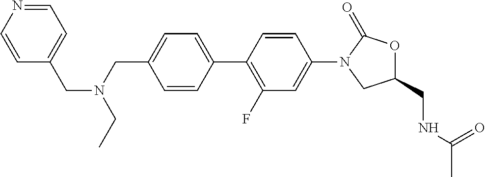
C1(CNC(=O)C)OC(=O)N(C2=CC(F)=C(C3=CC=C(CN(CC4=CC=NC=C4)CC)C=C3)C=C2)C1
